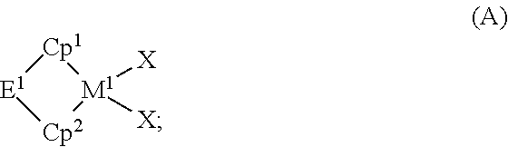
[Cp1]1[E1][Cp2][M1]1([X])[X]
